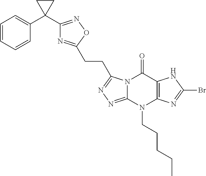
C1=CC=CC(C2(C3=NOC(CCC4=NN=C5N4C(=O)C4=C(N5CCCCC)N=C(Br)N4)=N3)CC2)=C1
